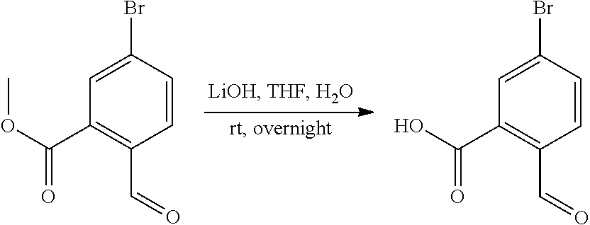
C1=CC(Br)=CC(C(OC)=O)=C1C=O.C1=CC(Br)=CC(C(O)=O)=C1C=O
